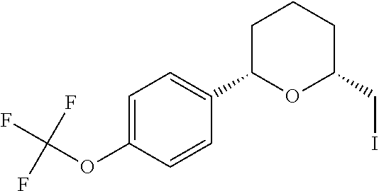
C1=C(OC(F)(F)F)C=CC(C2OC(CI)CCC2)=C1
